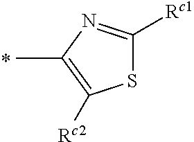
S1C([Rc1])=NC(C)=C1[Rc2]
